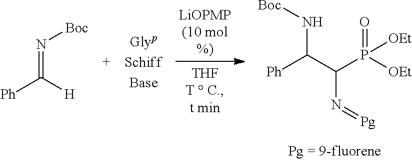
[Ph]C([H])=N[Boc].[Boc]NC(C(P([OEt])(=O)[OEt])N=[Pg])[Ph]
